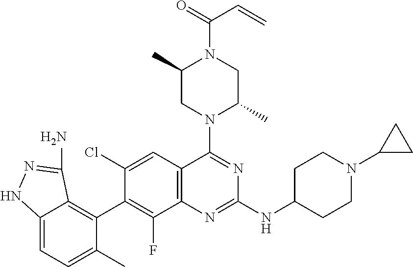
C12=CC=C(C)C(C3=C(F)C4=C(C=C3Cl)C(N3C(C)CN(C(=O)C=C)C(C)C3)=NC(NC3CCN(C5CC5)CC3)=N4)=C1C(N)=NN2
